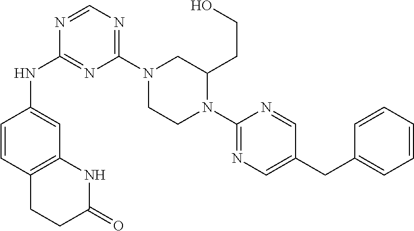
C1(N2CCN(C3=NC=C(CC4=CC=CC=C4)C=N3)C(CCO)C2)=NC=NC(NC2=CC3=C(C=C2)CCC(=O)N3)=N1
